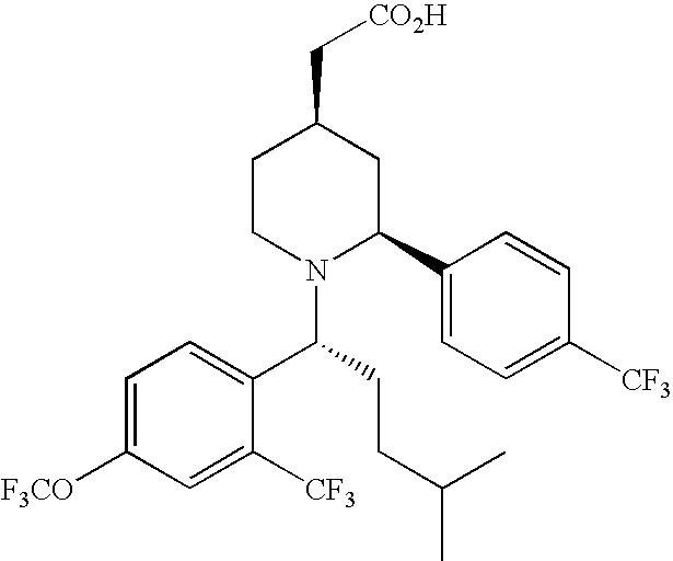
C1(C(N2C(C3=CC=C([CF3])C=C3)CC(C[CO2H])CC2)CCC(C)C)=CC=C([F3CO])C=C1[CF3]
